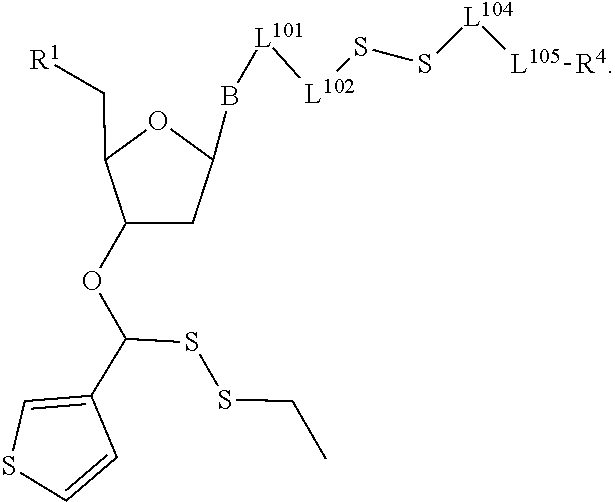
O(C(SSCC)C1=CSC=C1)C1CC(B[L101][L102]SS[L104][L105][R4])OC1C[R1]
